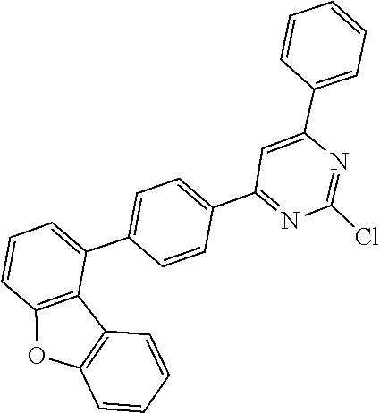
ClC1=NC(C2=CC=CC=C2)=CC(C2=CC=C(C3=CC=CC4=C3C3=C(C=CC=C3)O4)C=C2)=N1
